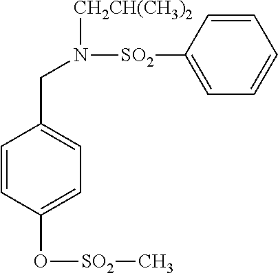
C1=CC(O[SO2]C)=CC=C1CN([SO2]C1=CC=CC=C1)[CH2CH(CH3)2]
